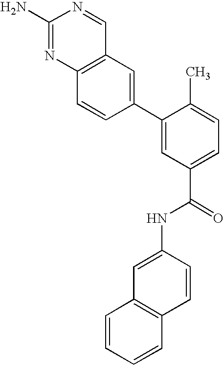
C12=C(N=C(N)N=C1)C=CC(C1=CC(C(=O)NC3=CC4=C(C=C3)C=CC=C4)=CC=C1C)=C2
